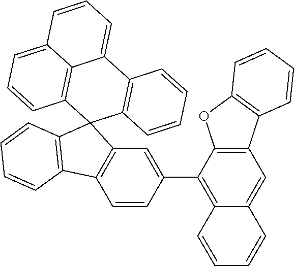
C1=CC2=C(C=C1C1=C3C(=CC4=C1OC1=C4C=CC=C1)C=CC=C3)C1(C3=C2C=CC=C3)C2=C(C3=CC=CC4=CC=CC1=C34)C=CC=C2
